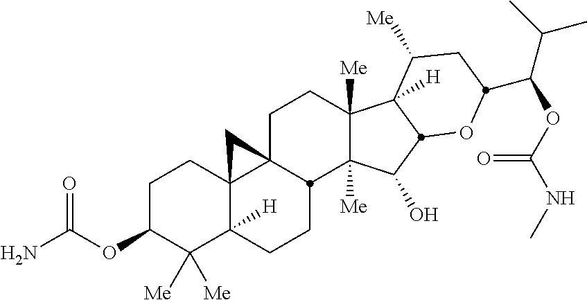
C1C23C4(C([H])(CCC2C2([Me])C([Me])(C1)C1([H])C([Me])CC(C(C(C)C)OC(NC)=O)OC1C2O)C([Me])([Me])C(OC(=O)N)CC4)C3
